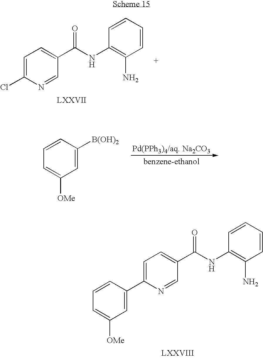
C1=C(Cl)N=CC(C(NC2=C(N)C=CC=C2)=O)=C1.C1=C([OMe])C=C([B(OH)2])C=C1.C1=C(C2=CC([OMe])=CC=C2)N=CC(C(NC2=C(N)C=CC=C2)=O)=C1
